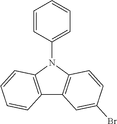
C12=C(N(C3=CC=CC=C3)C3=C1C=CC=C3)C=CC(Br)=C2
